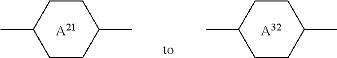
C1(C)CCC(C)CC1.[A21].C1(C)CCC(C)CC1.[A32]
